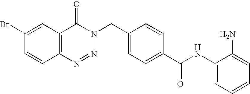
C1(NC(C2=CC=C(CN3C(=O)C4=C(C=CC(Br)=C4)N=N3)C=C2)=O)=CC=CC=C1N
